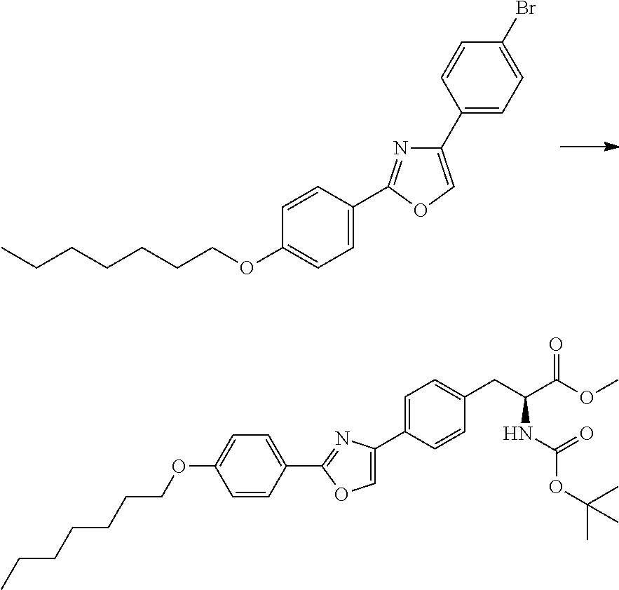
C1=CC(C2=NC(C3=CC=C(Br)C=C3)=CO2)=CC=C1OCCCCCCC.C1=C(C2=COC(C3=CC=C(OCCCCCCC)C=C3)=N2)C=CC(CC(C(OC)=O)NC(OC(C)(C)C)=O)=C1
